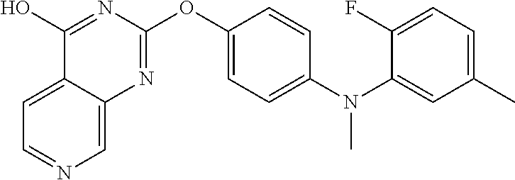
C1=C2C(=CN=C1)N=C(OC1=CC=C(N(C3=CC(C)=CC=C3F)C)C=C1)N=C2O
